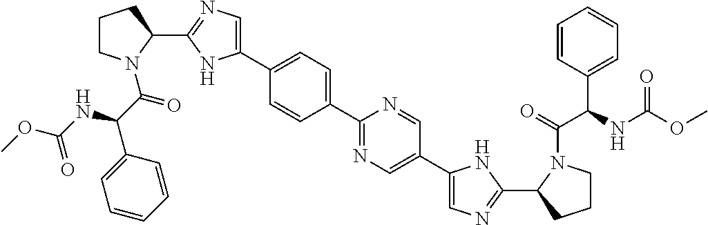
C1(C2CCCN2C(C(C2=CC=CC=C2)NC(OC)=O)=O)=NC=C(C2=CC=C(C3=NC=C(C4=CN=C(C5CCCN5C(=O)C(C5=CC=CC=C5)NC(OC)=O)N4)C=N3)C=C2)N1
